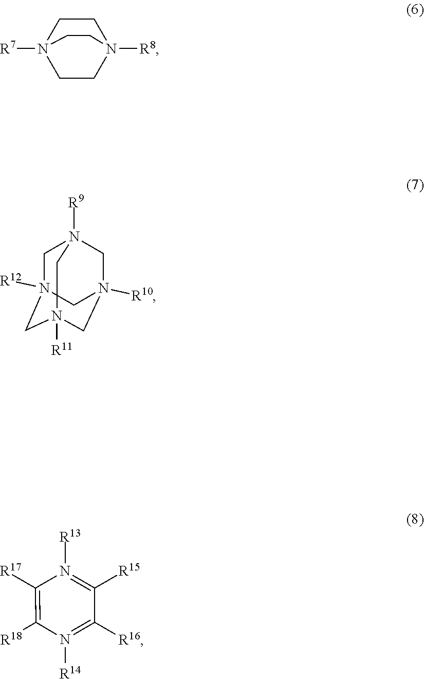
[R7]N12CCN([R8])(CC1)CC2.N1([R14])=C([R16])C([R15])=N([R13])C([R17])=C1[R18].C1N2([R12])CN3([R11])CN([R10])(CN1([R9])C3)C2
